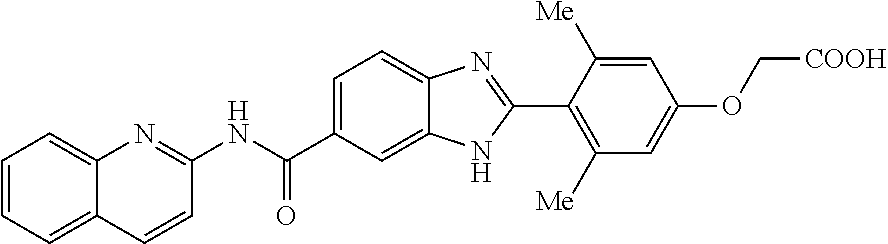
C1(NC(C2=CC=C3C(=C2)NC(C2=C([Me])C=C(OC[COOH])C=C2[Me])=N3)=O)=NC2=CC=CC=C2C=C1
